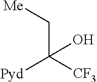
C(C([CF3])([Pyd])O)[Me]
